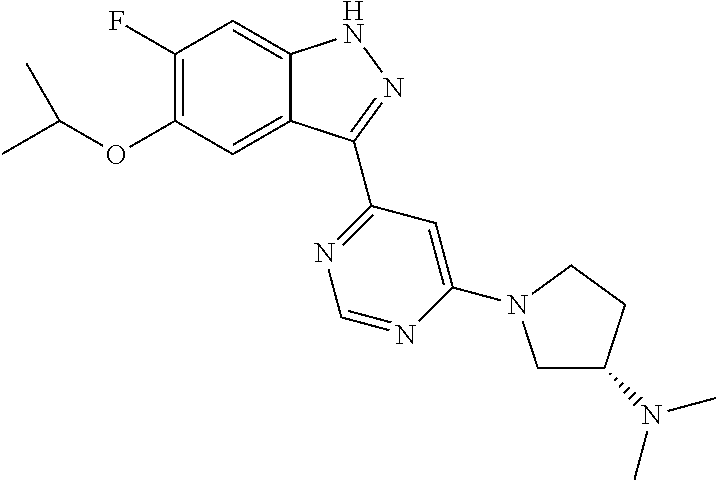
C1(F)=C(OC(C)C)C=C2C(=C1)NN=C2C1=NC=NC(N2CC(N(C)C)CC2)=C1
